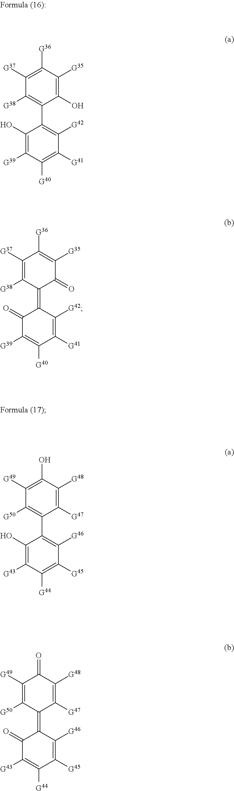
C1([G50])=C(C2=C([G46])C([G45])=C([G44])C([G43])=C2O)C([G47])=C([G48])C(O)=C1[G49].C1([G50])=C([G49])C(=O)C([G48])=C([G47])C1=C1C([G46])=C([G45])C([G44])=C([G43])C1=O.C1([G38])=C(C2=C([G42])C([G41])=C([G40])C([G39])=C2O)C(O)=C([G35])C([G36])=C1[G37].C1([G38])=C([G37])C([G36])=C([G35])C(=O)C1=C1C([G42])=C([G41])C([G40])=C([G39])C1=O
